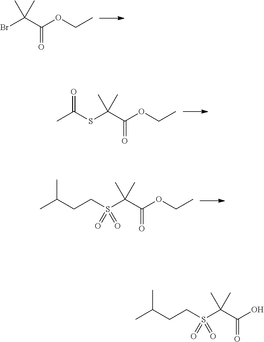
BrC(C(OCC)=O)(C)C.S(C(C(OCC)=O)(C)C)C(C)=O.CC(CCS(C(C(OCC)=O)(C)C)(=O)=O)C.CC(CCS(C(C(O)=O)(C)C)(=O)=O)C
